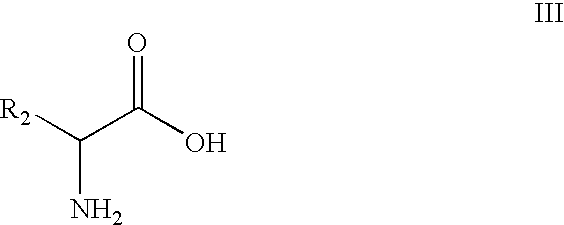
[R2]C(C(O)=O)N
